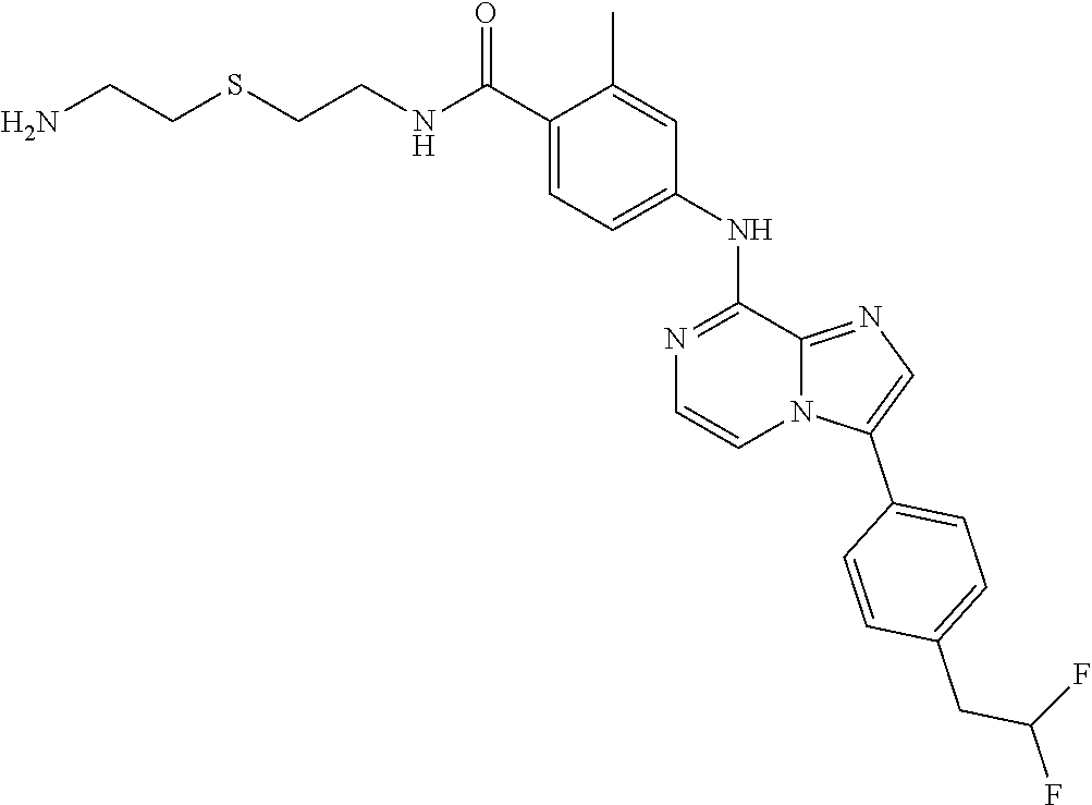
C(C1=CC=C(NC2=NC=CN3C2=NC=C3C2=CC=C(CC(F)F)C=C2)C=C1C)(=O)NCCSCCN
